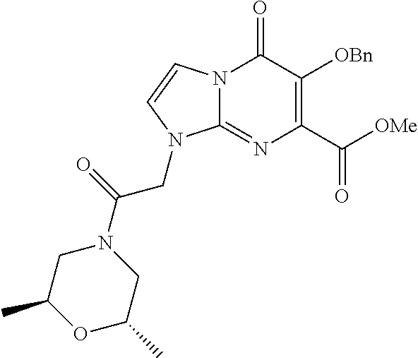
N12C(=NC(C(=O)[OMe])=C([OBn])C1=O)N(CC(N1CC(C)OC(C)C1)=O)C=C2
